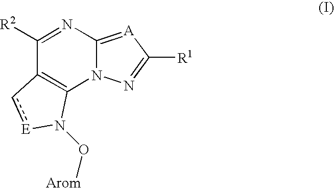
C1([R2])=NC2=[A]C([R1])=NN2C2=C1c[E]N2O[Arom]
